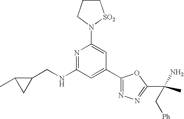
N1=C(NCC2C(C)C2)C=C(C2=NN=C(C(C)(N)C[Ph])O2)C=C1N1CCC[SO2]1
